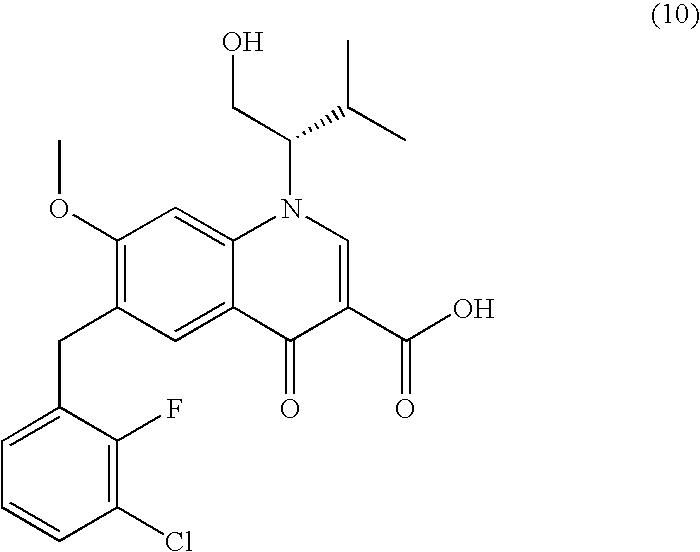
C1=C(CC2=C(OC)C=C3C(=C2)C(=O)C(C(O)=O)=CN3C(CO)C(C)C)C(F)=C(Cl)C=C1
